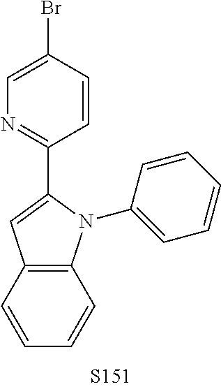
C1(C2=NC=C(Br)C=C2)=CC2=C(N1C1=CC=CC=C1)C=CC=C2
